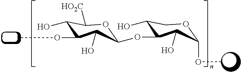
C1(OC)OCC(O)C(OC2OC([HO2C])C(O)C(OC)C2O)C1O
